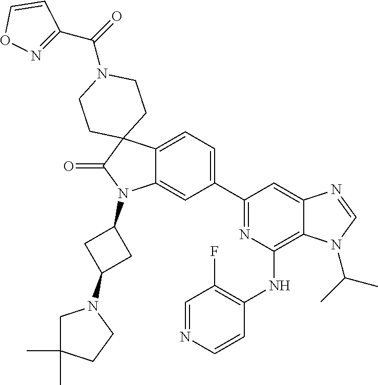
C12=CC=C(C3=NC(NC4=C(F)C=NC=C4)=C4C(=C3)N=CN4C(C)C)C=C1N(C1CC(N3CC(C)(C)CC3)C1)C(=O)C21CCN(C(=O)C2=NOC=C2)CC1
